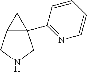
C1(C23C(CNC2)C3)=NC=CC=C1
